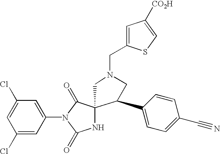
C1=C(Cl)C=C(N2C(=O)C3(NC2=O)CN(CC2=CC([CO2H])=CS2)CC3C2=CC=C(C#N)C=C2)C=C1Cl
